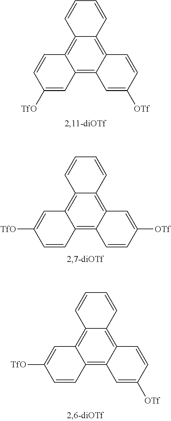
C12=C3C(=C4C(=C1C=CC([TfO])=C2)C=CC=C4)C=CC([OTf])=C3.C12=C3C(=C4C(=C1C=C([TfO])C=C2)C=CC=C4)C=C([OTf])C=C3.C12=C3C(=C4C(=C1C=C([TfO])C=C2)C=CC=C4)C=CC([OTf])=C3
